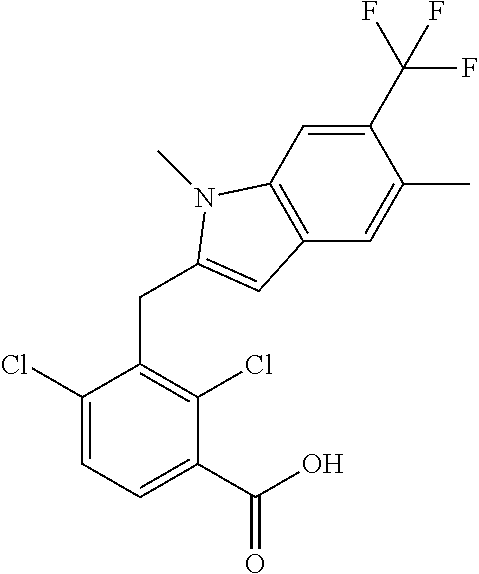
C1(C(O)=O)=CC=C(Cl)C(CC2=CC3=C(C=C(C(F)(F)F)C(C)=C3)N2C)=C1Cl
